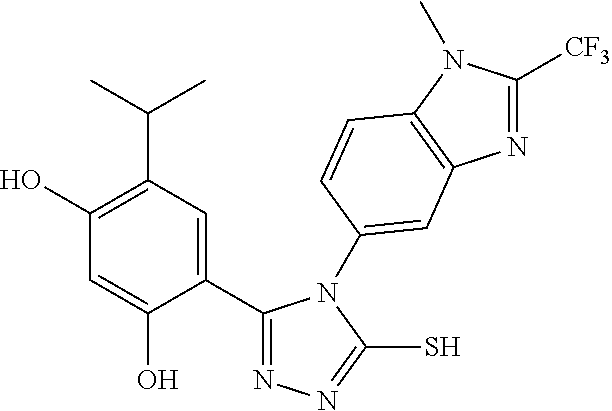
C1(C2=NN=C(S)N2C2=CC3=C(N(C)C([CF3])=N3)C=C2)=CC(C(C)C)=C(O)C=C1O
